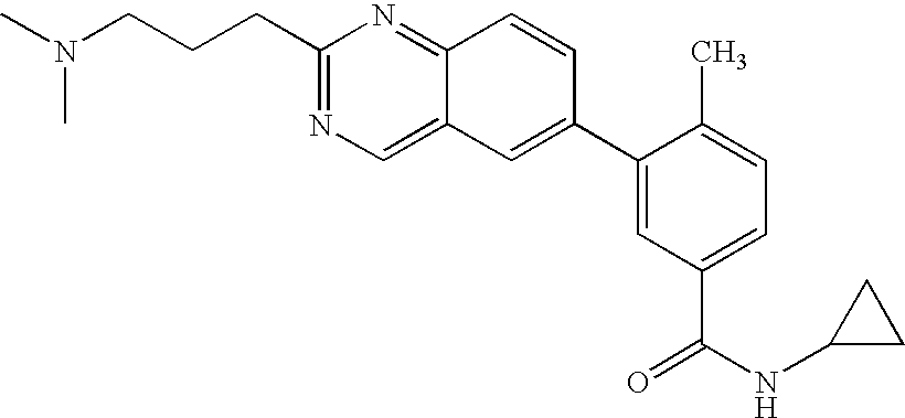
C1(CCCN(C)C)=NC=C2C(=N1)C=CC(C1=CC(C(=O)NC3CC3)=CC=C1C)=C2
